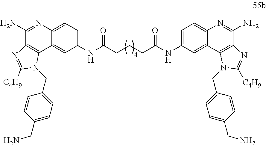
C1(N)=NC2=CC=C(NC(CCCC(NC3=CC=C4C(=C3)C3=C(C(N)=N4)N=C([C4H9])N3CC3=CC=C(CN)C=C3)=O)=O)C=C2C2=C1N=C([C4H9])N2CC1=CC=C(CN)C=C1
